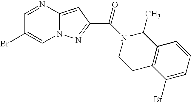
C1=NC2=CC(C(N3C(C)C4=C(CC3)C(Br)=CC=C4)=O)=NN2C=C1Br
